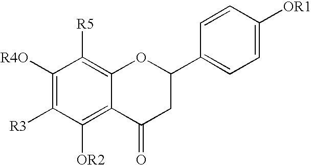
C1([R4O])=C([R3])C([OR2])=C2C(=C1[R5])OC(C1=CC=C([OR1])C=C1)CC2=O
